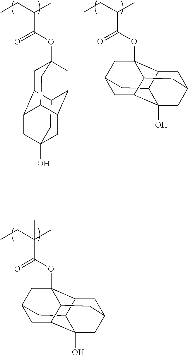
CCC(C)C(OC12CC3C4CC5(O)CC(C(C1)C3C5)C4C2)=O.CCC(C)C(OC12C3CC4CC5(O)C3CC(C1)CC5C2C4)=O.CCC(C)(C(OC12C3CC4CC5(O)C3CC(C1)CC5C2C4)=O)C
